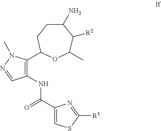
C1(NC(C2=CSC([R3])=N2)=O)=C(C2CCC(N)C([R2])C(C)O2)N(C)N=C1
